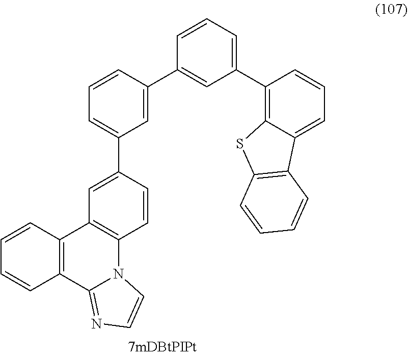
C12=C(C3=NC=CN3C3=C1C=C(C1=CC=CC(C4=CC(C5=C6C(=CC=C5)C5=C(S6)C=CC=C5)=CC=C4)=C1)C=C3)C=CC=C2
